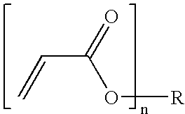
C(=C)C(=O)O[R]
